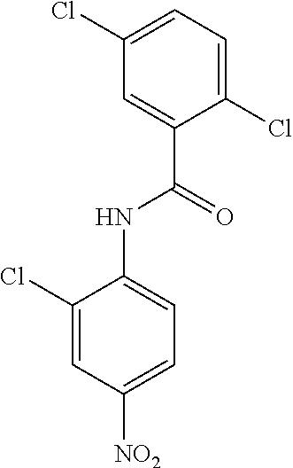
C1(Cl)=CC([NO2])=CC=C1NC(C1=CC(Cl)=CC=C1Cl)=O
